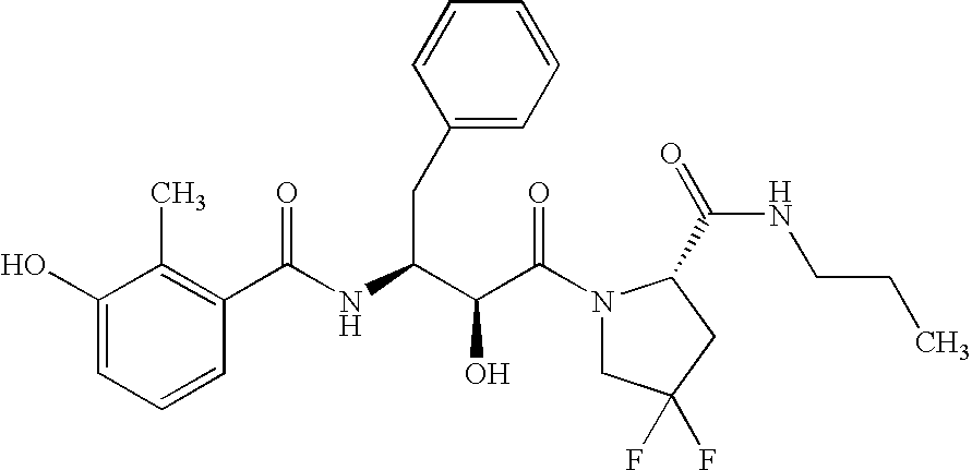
C(C(N1CC(F)(F)CC1C(NCCC)=O)=O)(O)C(CC1=CC=CC=C1)NC(=O)C1=C(C)C(O)=CC=C1
